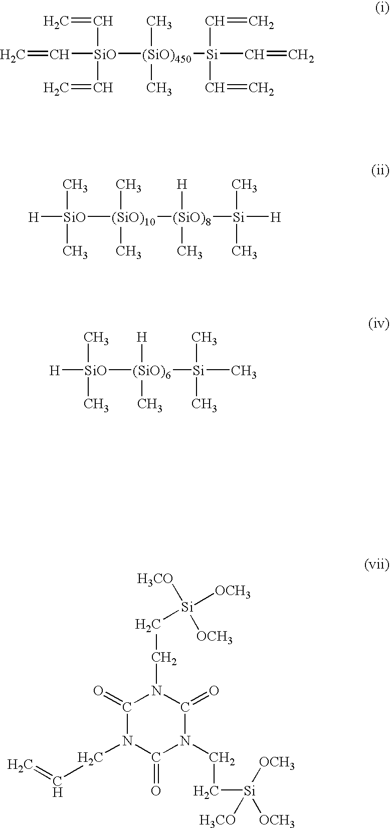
C1(=O)N(CC=C)C(=O)N(CC[Si]([H3CO])([OCH3])[OCH3])C(=O)N1CC[Si]([OCH3])([OCH3])[H3CO].C=C[SiO](C=C)(C=C)[(SiO)450]([Si](C=C)(C=C)C=C)(C)C.[H][SiO](C)(C)[(SiO)10]([(SiO)8]([Si](C)(C)[H])([H])C)(C)C.[H][SiO](C)(C)[(SiO)6]([Si](C)(C)C)([H])C
